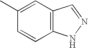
C1(C)=CC2=C(C=C1)NN=C2
